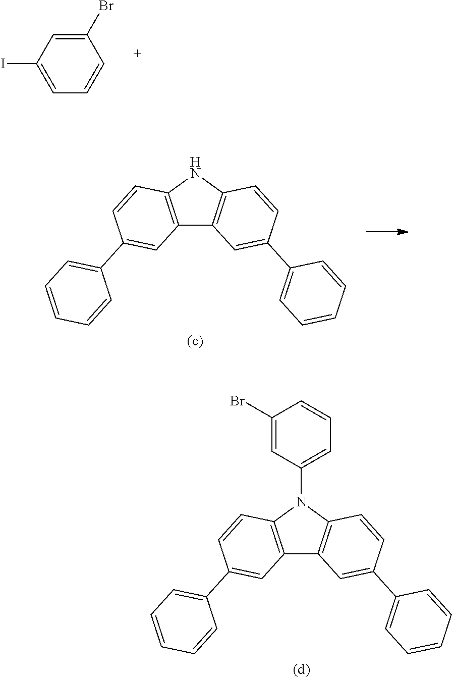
C1(Br)=CC(I)=CC=C1.C12=C(NC3=C1C=C(C1=CC=CC=C1)C=C3)C=CC(C1=CC=CC=C1)=C2.C12=C(N(C3=CC=CC(Br)=C3)C3=C1C=C(C1=CC=CC=C1)C=C3)C=CC(C1=CC=CC=C1)=C2
